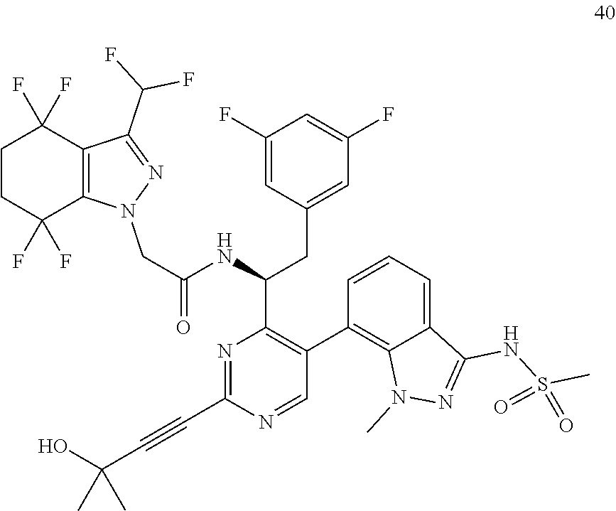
N1=C(C#CC(O)(C)C)N=CC(C2=C3C(=CC=C2)C(NS(C)(=O)=O)=NN3C)=C1C(CC1=CC(F)=CC(F)=C1)NC(=O)CN1C2=C(C(C(F)F)=N1)C(F)(F)CCC2(F)F
